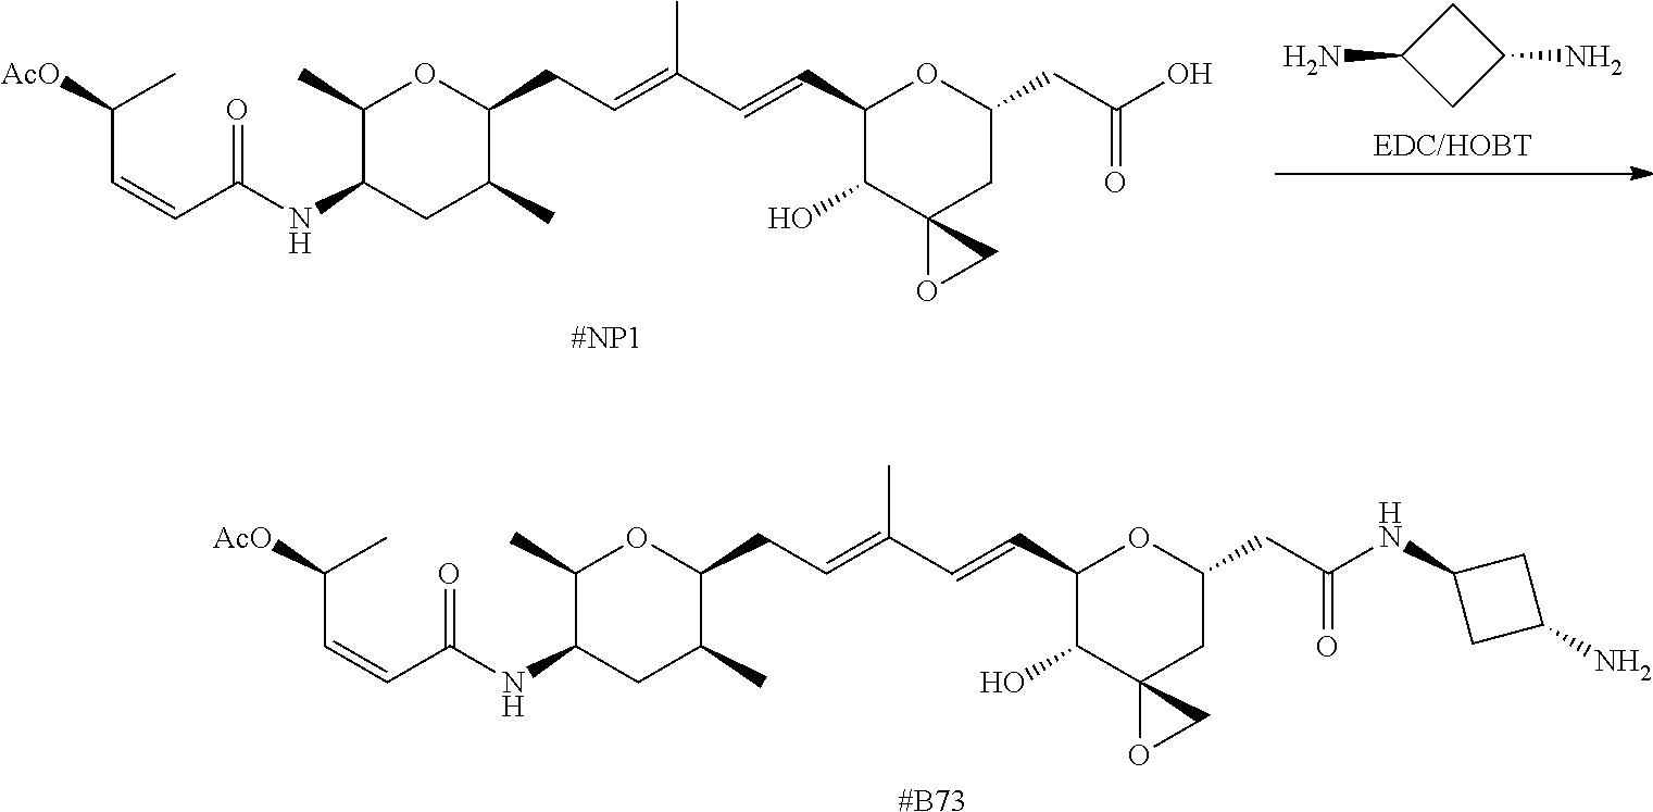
[AcO]C(C)C=CC(=O)NC1C(C)OC(CC=C(C=CC2OC(CC(O)=O)CC3(C2O)OC3)C)C(C)C1.[#NP1].NC1CC(N)C1.[#B73].[AcO]C(C)C=CC(=O)NC1C(C)OC(CC=C(C=CC2OC(CC(NC3CC(N)C3)=O)CC3(C2O)OC3)C)C(C)C1
